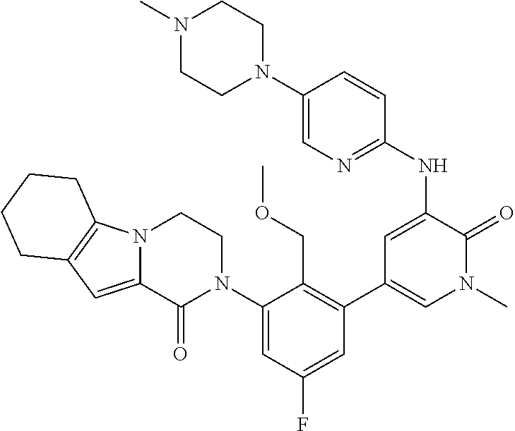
N(C1=CC(C2=C(COC)C(N3CCN4C(=CC5=C4CCCC5)C3=O)=CC(F)=C2)=CN(C)C1=O)C1=NC=C(N2CCN(C)CC2)C=C1
